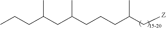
C(C(CC(CCCC(C[Z])C)C)C)CC
